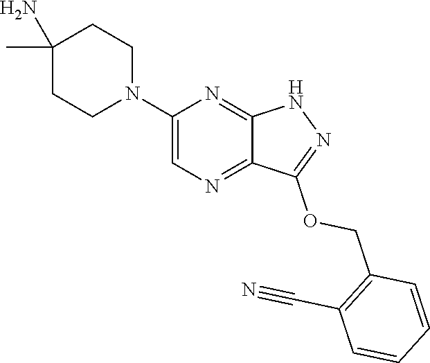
C1(N)(C)CCN(C2=CN=C3C(=N2)NN=C3OCC2=C(C#N)C=CC=C2)CC1
